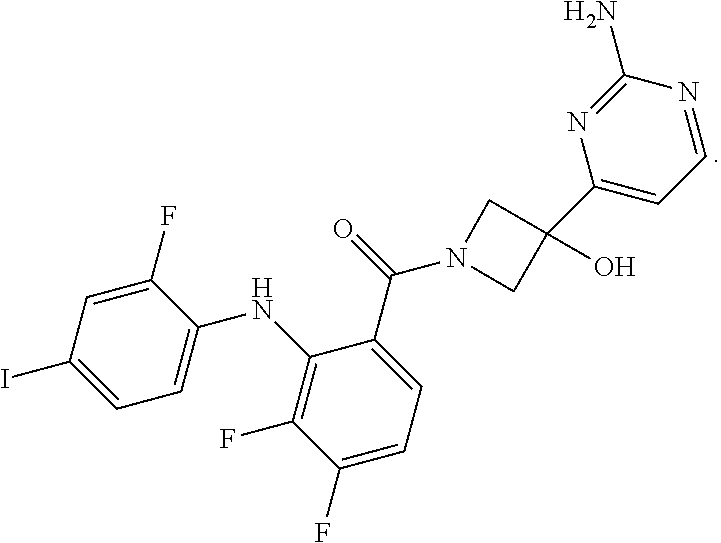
C1(F)=CC(I)=CC=C1NC1=C(F)C(F)=CC=C1C(N1CC(C2=CC=NC(N)=N2)(O)C1)=O
